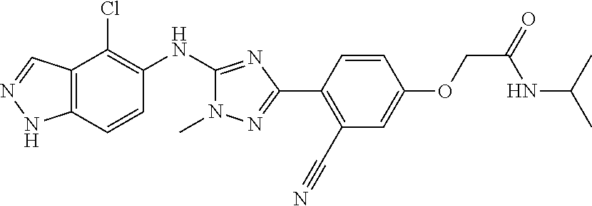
C12=C(C=CC(NC3=NC(C4=C(C#N)C=C(OCC(=O)NC(C)C)C=C4)=NN3C)=C1Cl)NN=C2
